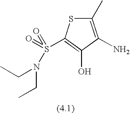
C1(C)=C(N)C(O)=C(S(=O)(N(CC)CC)=O)S1
